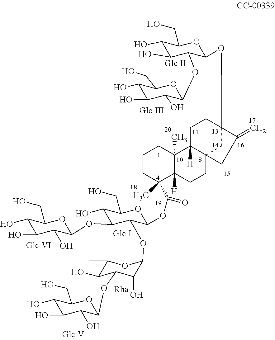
C1CC(C(=O)OC2C(OC3C(O)C(OC4C(O)C(O)C(O)C(CO)O4)C(O)C(C)O3)C(OC3C(O)C(O)C(O)C(CO)O3)C(O)C(CO)O2)(C)C2([H])C(C)(C1)C1([H])C3(CC2)CC(OC2C(OC4C(O)C(O)C(O)C(CO)O4)C(O)C(O)C(CO)O2)(CC1)C(=C)C3
